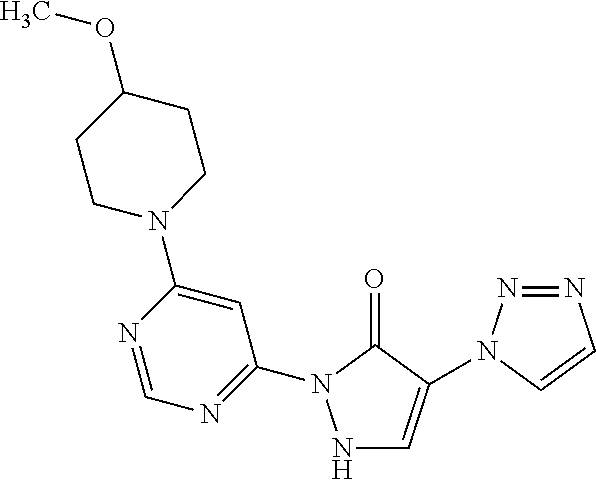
N1C=C(N2N=NC=C2)C(=O)N1C1=NC=NC(N2CCC(OC)CC2)=C1
